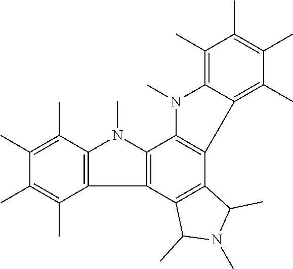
C1(C)=C(C)C2=C(C(C)=C1C)N(C)C1=C2C2=C(C3=C1N(C)C1=C(C)C(C)=C(C)C(C)=C31)C(C)N(C)C2C
